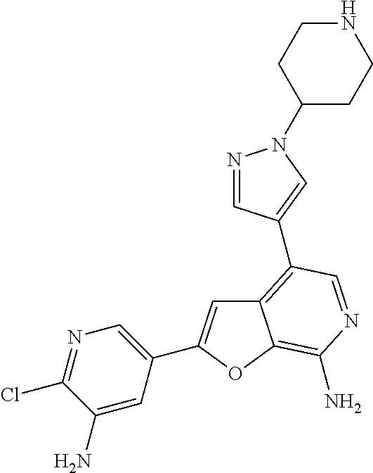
C12=C(C3=CN(C4CCNCC4)N=C3)C=NC(N)=C1OC(C1=CN=C(Cl)C(N)=C1)=C2
